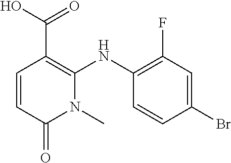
C(C1=C(NC2=C(F)C=C(Br)C=C2)N(C)C(=O)C=C1)(O)=O
